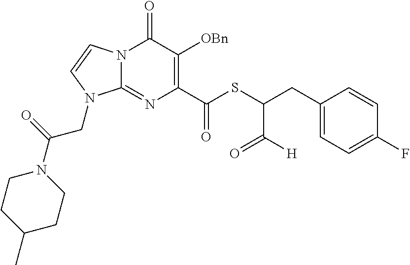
N12C(=NC(C(SC(CC3=CC=C(F)C=C3)C(=O)[H])=O)=C([OBn])C1=O)N(CC(N1CCC(C)CC1)=O)C=C2
